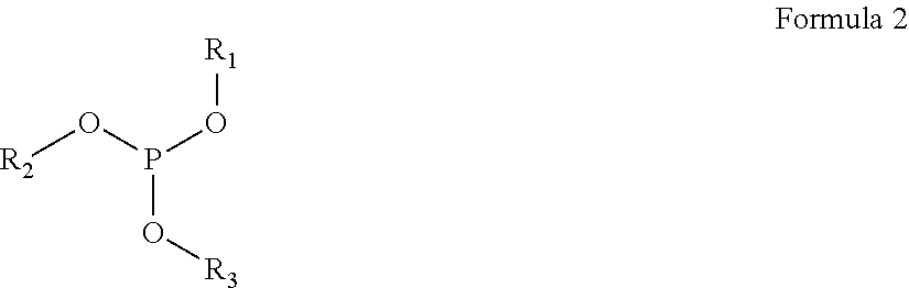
[R2]OP(O[R1])O[R3]
